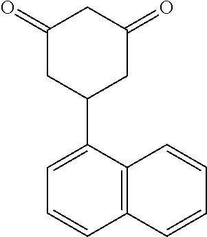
C1(=O)CC(C2=CC=CC3=C2C=CC=C3)CC(=O)C1
